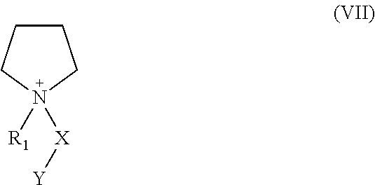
N1([R1])([X][Y])CCCC1
